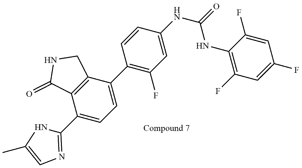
C12=C(C(C3=C(F)C=C(NC(=O)NC4=C(F)C=C(F)C=C4F)C=C3)=CC=C1C1=NC=C(C)N1)CNC2=O
